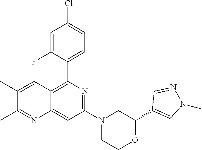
C1(C2=CN(C)N=C2)OCCN(C2=NC(C3=CC=C(Cl)C=C3F)=C3C(=C2)N=C(C)C(C)=C3)C1
